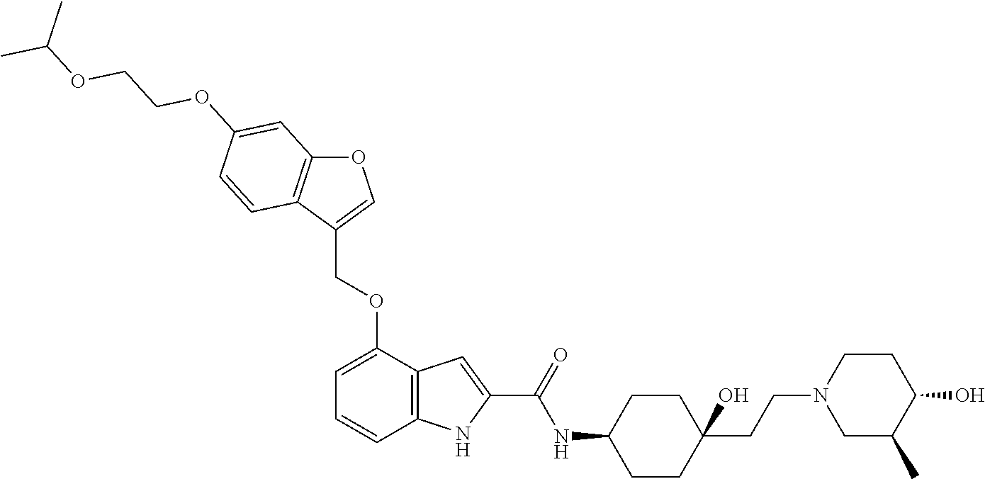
C12=C(C(OCC3=COC4=C3C=CC(OCCOC(C)C)=C4)=CC=C1)C=C(C(=O)NC1CCC(CCN3CC(C)C(O)CC3)(O)CC1)N2
